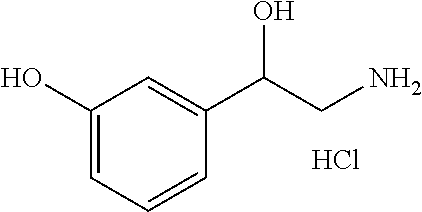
C1(O)=CC=CC(C(CN)O)=C1.Cl
